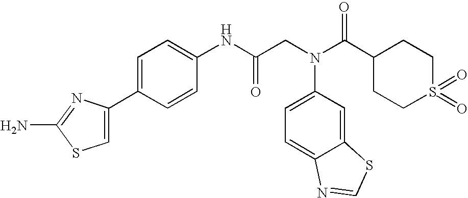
NC1=NC(C2=CC=C(NC(CN(C3=CC=C4C(=C3)SC=N4)C(C3CCS(=O)(=O)CC3)=O)=O)C=C2)=CS1
